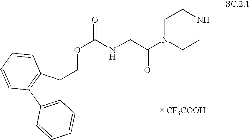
C12=C(C3=C(C1COC(=O)NCC(N1CCNCC1)=O)C=CC=C3)C=CC=C2
